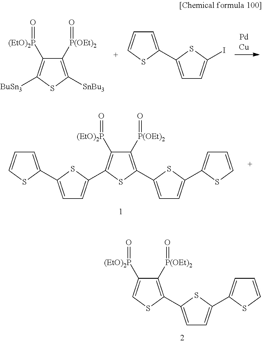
C1([P(OEt)2]=O)=C(C2=CC=C(C3=CC=CS3)S2)SC=C1[(EtO)2P]=O.[BuSn3]C1=C([(EtO)2P]=O)C([P(OEt)2]=O)=C([SnBu3])S1.C1=C(C2=CC=C(I)S2)SC=C1.C1=C(C2=CC=CS2)SC(C2=C([(EtO)2P]=O)C([P(OEt)2]=O)=C(C3=CC=C(C4=CC=CS4)S3)S2)=C1
